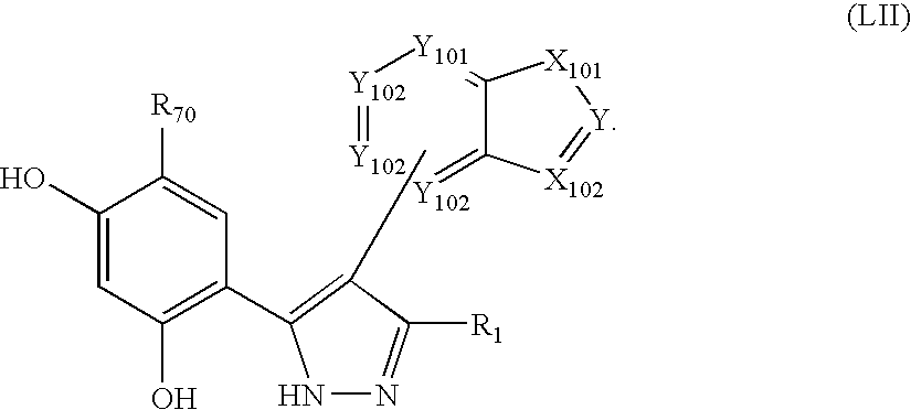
[Y102]1=[Y102][Y102]=C2C(=[Y101]1)[X101][Y]=[X102]2.C1(O)=CC(O)=C(C2=C(C)C([R1])=NN2)C=C1[R70]
